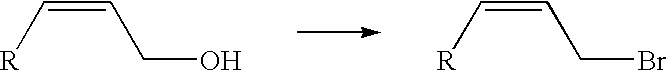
C(=CCO)[R].C(=CCBr)[R]
